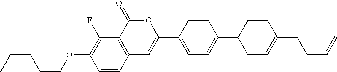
C12=C(C(=O)OC(C3=CC=C(C4CC=C(CCC=C)CC4)C=C3)=C1)C(F)=C(OCCCCC)C=C2
